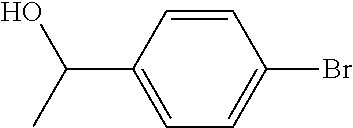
C1(C(C)O)=CC=C(Br)C=C1
